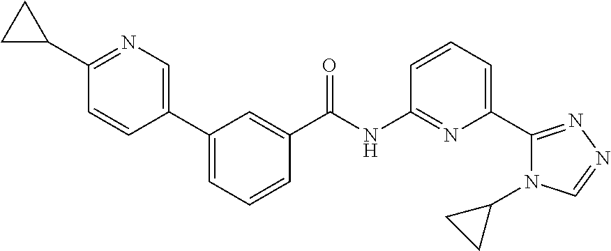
C1(C2=CN=C(C3CC3)C=C2)=CC=CC(C(NC2=NC(C3=NN=CN3C3CC3)=CC=C2)=O)=C1
